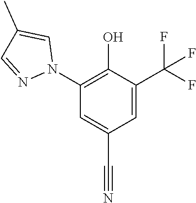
C1=C(C(F)(F)F)C(O)=C(N2C=C(C)C=N2)C=C1C#N
